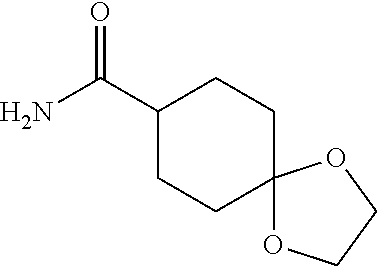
C(C1CCC2(CC1)OCCO2)(N)=O
